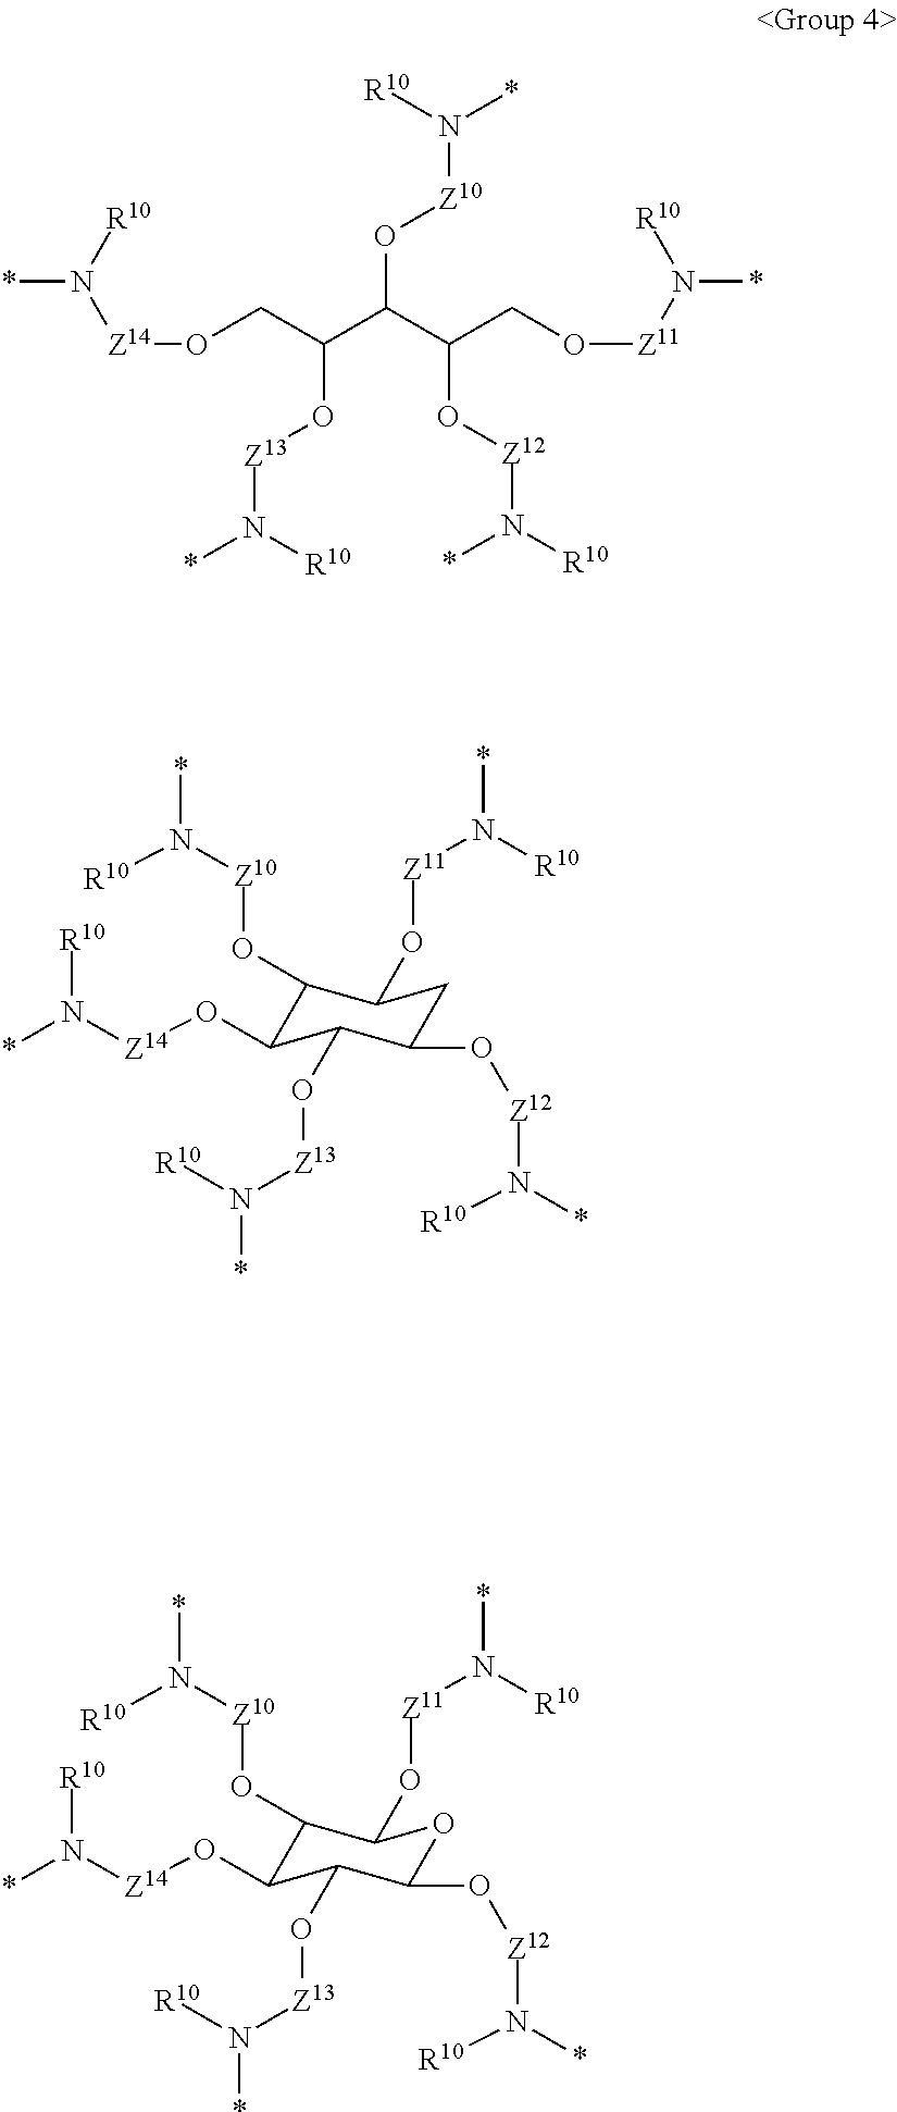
O(CC(C(C(CO[Z11]N(*)[R10])O[Z12]N([R10])*)O[Z10]N(*)[R10])O[Z13]N(*)[R10])[Z14]N([R10])*.C1(O[Z12]N(*)[R10])CC(O[Z11]N(*)[R10])C(O[Z10]N(*)[R10])C(O[Z14]N(*)[R10])C1O[Z13]N([R10])*.C1(O[Z12]N(*)[R10])OC(O[Z11]N(*)[R10])C(O[Z10]N(*)[R10])C(O[Z14]N(*)[R10])C1O[Z13]N([R10])*
